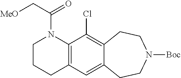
C12=C(C(Cl)=C3C(=C1)CCN([Boc])CC3)N(C(C[MeO])=O)CCC2
